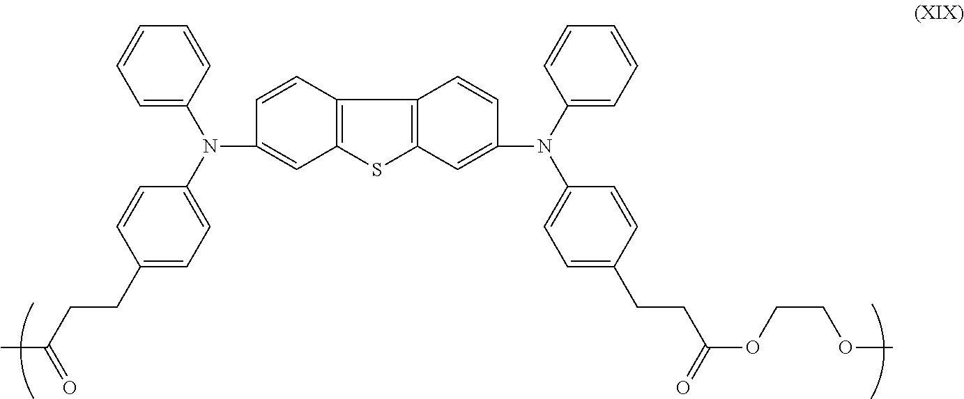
C1=CC=C(N(C2=CC=C(CCC(C)=O)C=C2)C2=CC3=C(C=C2)C2=C(S3)C=C(N(C3=CC=CC=C3)C3=CC=C(CCC(=O)OCCOC)C=C3)C=C2)C=C1
